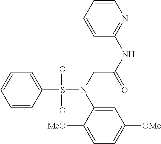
C1=CC(S(N(CC(NC2=NC=CC=C2)=O)C2=CC([OMe])=CC=C2[MeO])(=O)=O)=CC=C1
